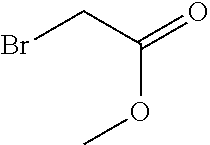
BrCC(=O)OC
